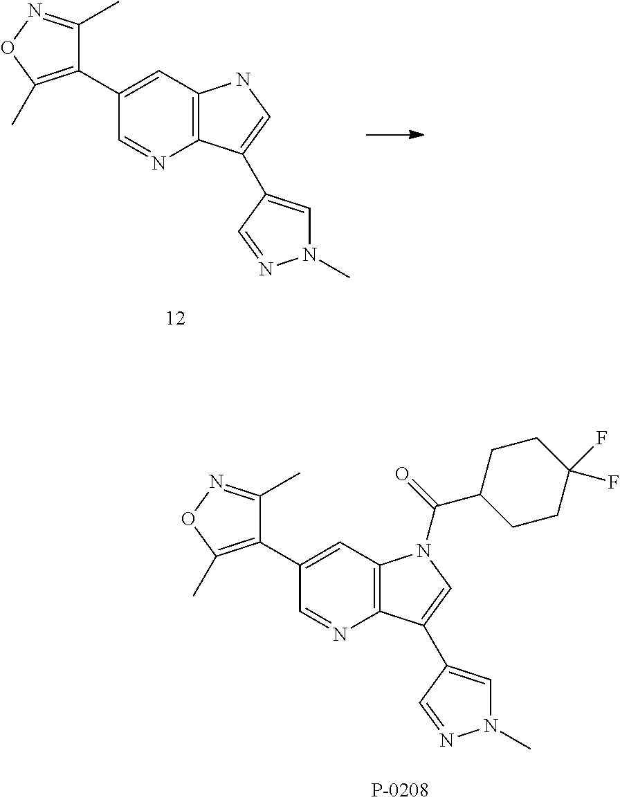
C1(C2=C(C)ON=C2C)=CC2=C(N=C1)C(C1=CN(C)N=C1)=CN2.C1(C2=C(C)ON=C2C)=CC2=C(N=C1)C(C1=CN(C)N=C1)=CN2C(=O)C1CCC(F)(F)CC1
